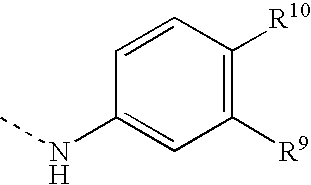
C1([R10])=C([R9])C=C(NC)C=C1
